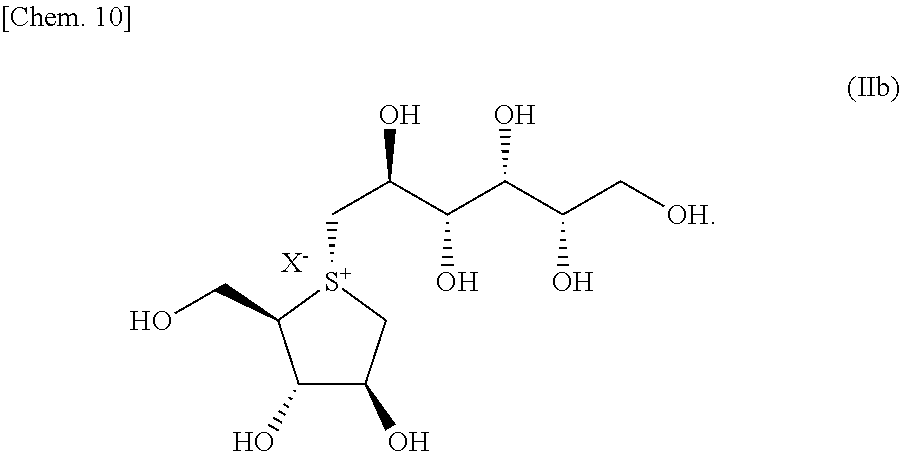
C1(O)C(O)C[S+](CC(O)C(C(C(O)C[OH])O)O)C1CO.[X-]
